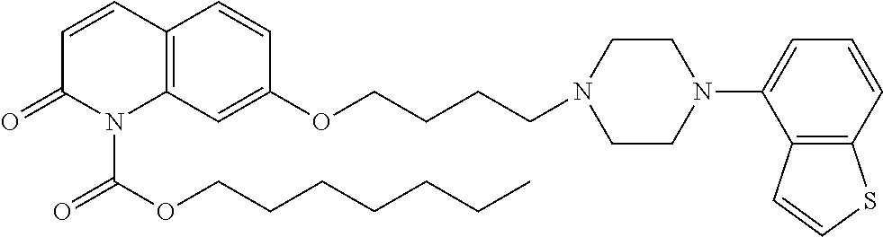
C12=C(C=C(OCCCCN3CCN(C4=CC=CC5=C4C=CS5)CC3)C=C1)N(C(OCCCCCCC)=O)C(=O)C=C2
